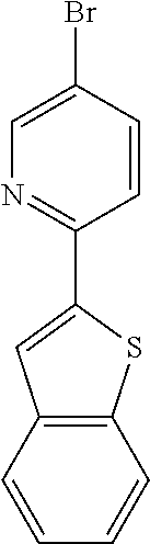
C1=C(C2=NC=C(Br)C=C2)SC2=C1C=CC=C2
